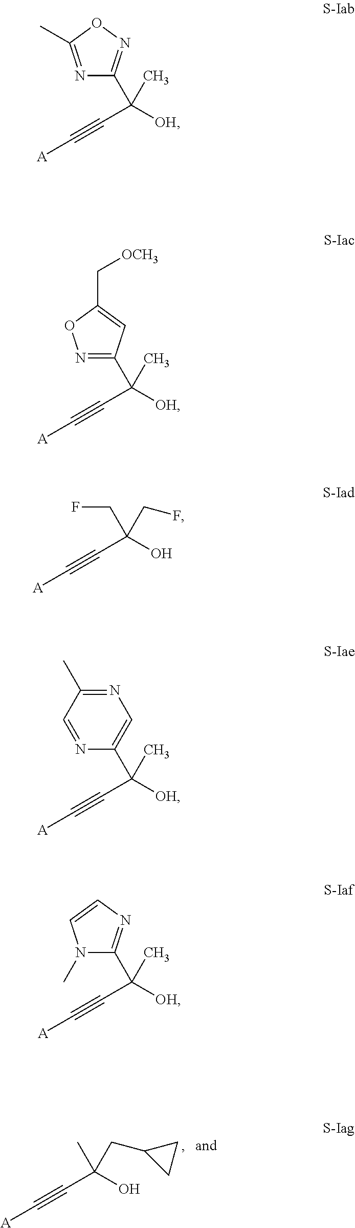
CC(CC1CC1)(C#C[A])O.N1=C(C)ON=C1C(C)(C#C[A])[OH].N1=C(C(C)(C#C[A])[OH])C=C(C[OCH3])O1.FCC(CF)(C#C[A])O.N1=CC(C)=NC=C1C(C)(C#C[A])[OH].N1(C)C(C(C)(C#C[A])[OH])=NC=C1
